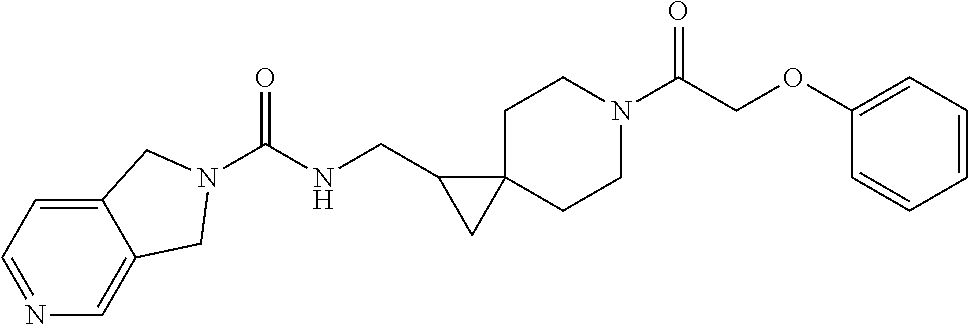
N1=CC=C2C(=C1)CN(C(=O)NCC1CC13CCN(C(=O)COC1=CC=CC=C1)CC3)C2
